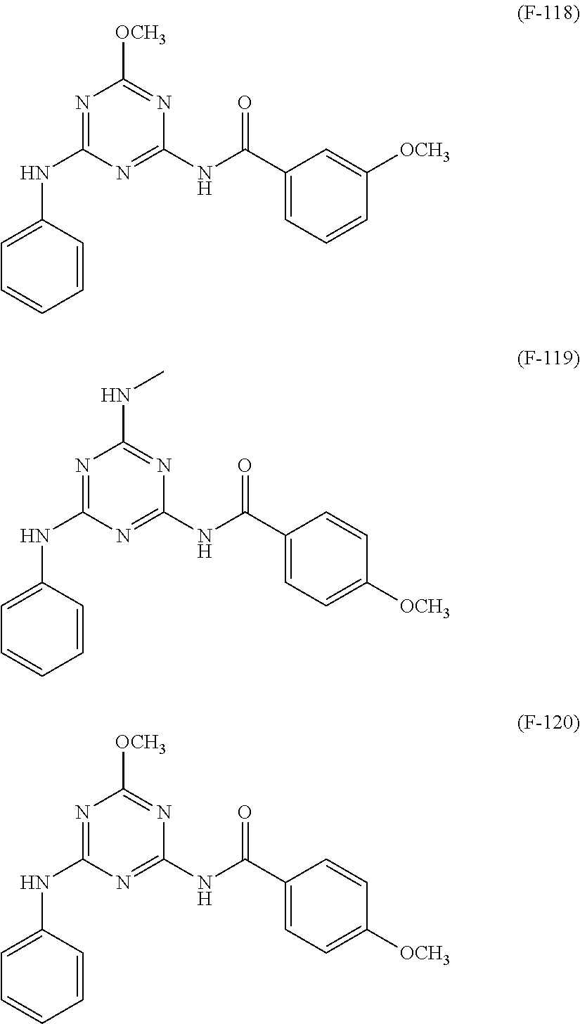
N(C1=NC([OCH3])=NC(NC(=O)C2=CC=CC([OCH3])=C2)=N1)C1=CC=CC=C1.N(C1=NC(NC)=NC(NC(=O)C2=CC=C([OCH3])C=C2)=N1)C1=CC=CC=C1.N(C1=NC([OCH3])=NC(NC(=O)C2=CC=C([OCH3])C=C2)=N1)C1=CC=CC=C1
